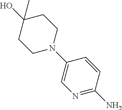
C1(O)(C)CCN(C2=CN=C(N)C=C2)CC1
